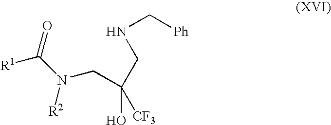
[R1]C(N(CC(CNC[Ph])(O)[CF3])[R2])=O
